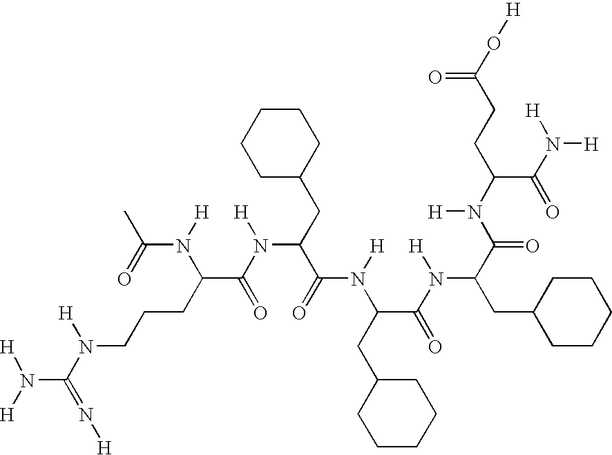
N(C(=N[H])N([H])CCCC(C(N([H])C(CC1CCCCC1)C(=O)N([H])C(C(N([H])C(C(N([H])C(C(N([H])[H])=O)CCC(O[H])=O)=O)CC1CCCCC1)=O)CC1CCCCC1)=O)N(C(=O)C)[H])([H])[H]
